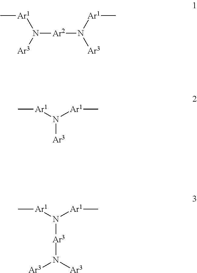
N([Ar2]N([Ar3])[Ar1]C)([Ar3])[Ar1]C.N([Ar3])([Ar1]C)[Ar1]C.N([Ar1]C)([Ar1]C)[Ar3]N([Ar3])[Ar3]
